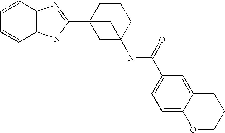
C1=CC2=C(C=C1)NC(C13CC(NC(C4=CC=C5C(=C4)CCCO5)=O)(CCC1)C3)=N2
